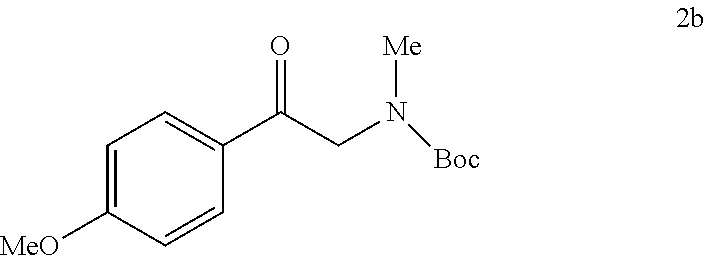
C1=C([MeO])C=CC(C(=O)CN([Me])[Boc])=C1
